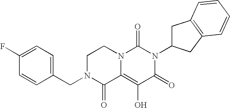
C1(F)=CC=C(CN2C(=O)C3=C(O)C(=O)N(C4CC5=C(C4)C=CC=C5)C(=O)N3CC2)C=C1
